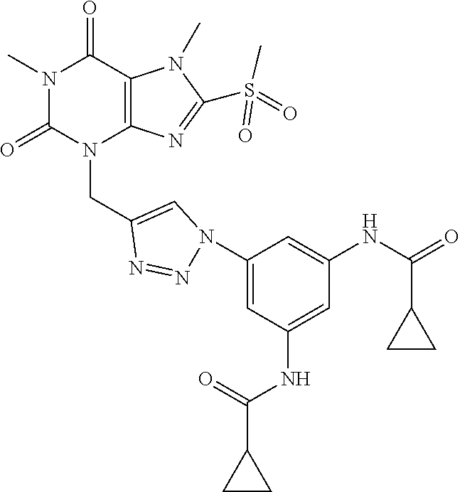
N1(C)C(=O)N(CC2=CN(C3=CC(NC(=O)C4CC4)=CC(NC(C4CC4)=O)=C3)N=N2)C2=C(C1=O)N(C)C(S(=O)(C)=O)=N2
